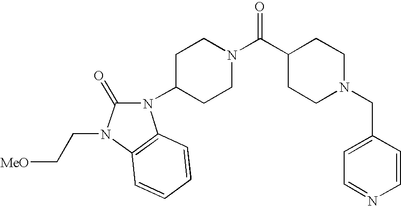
C1CC(C(N2CCC(N3C(=O)N(CC[MeO])C4=C3C=CC=C4)CC2)=O)CCN1CC1=CC=NC=C1
